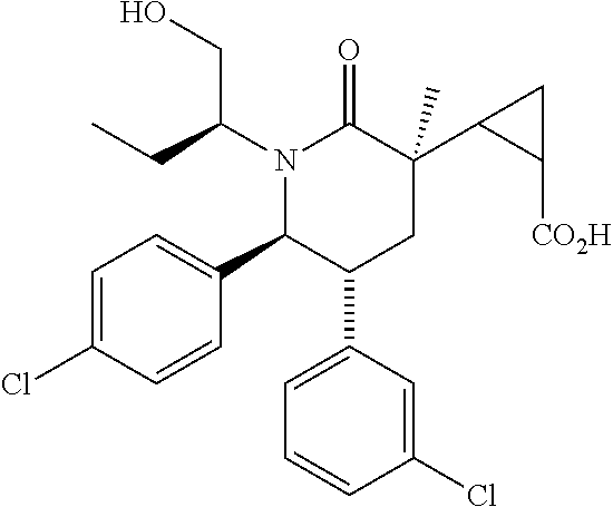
N1(C(CC)CO)C(C2=CC=C(Cl)C=C2)C(C2=CC=CC(Cl)=C2)CC(C2C([CO2H])C2)(C)C1=O
